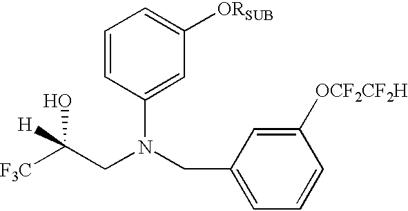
C1(CN(CC([F3C])([H])O)C2=CC([ORSUB])=CC=C2)=CC=CC([OCF2CF2H])=C1
